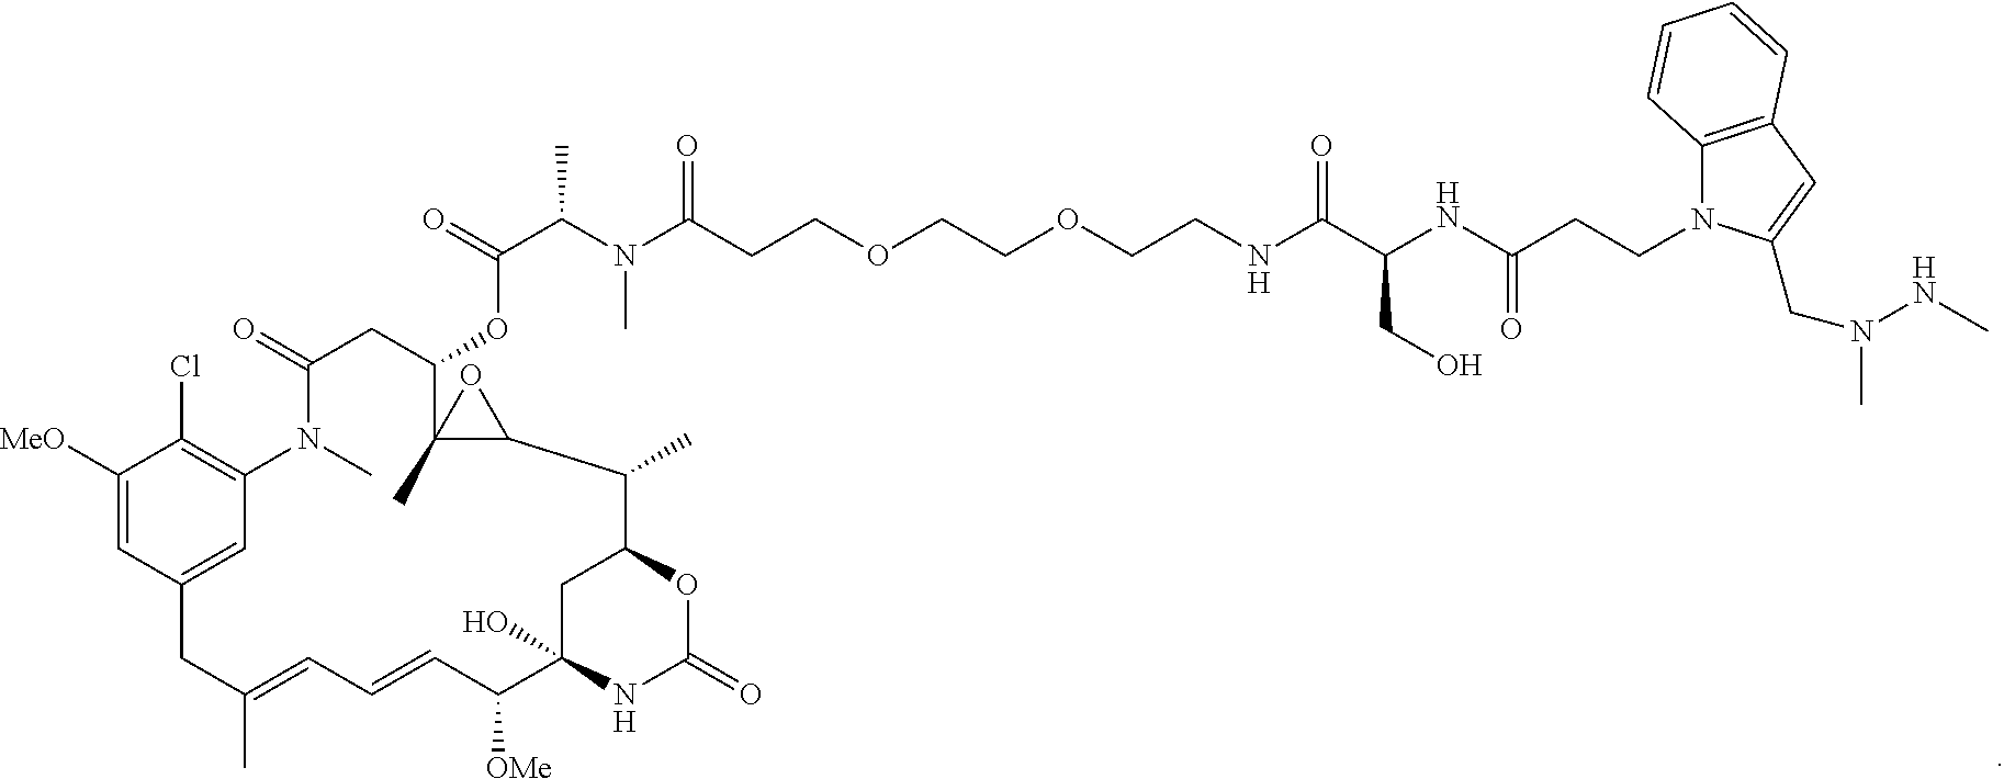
C1([MeO])=CC2=CC(=C1Cl)N(C)C(=O)CC(OC(=O)C(C)N(C)C(=O)CCOCCOCCNC(C(NC(CCN1C3=C(C=C1CN(NC)C)C=CC=C3)=O)CO)=O)C1(C)C(C(C)C3CC(O)(C([OMe])C=CC=C(C)C2)NC(=O)O3)O1
